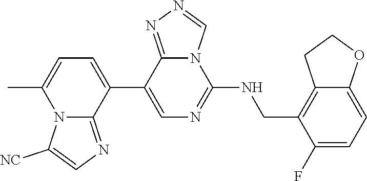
C1(C2=CC=C(C)N3C2=NC=C3[NC])=CN=C(NCC2=C3C(=CC=C2F)OCC3)N2C1=NN=C2
